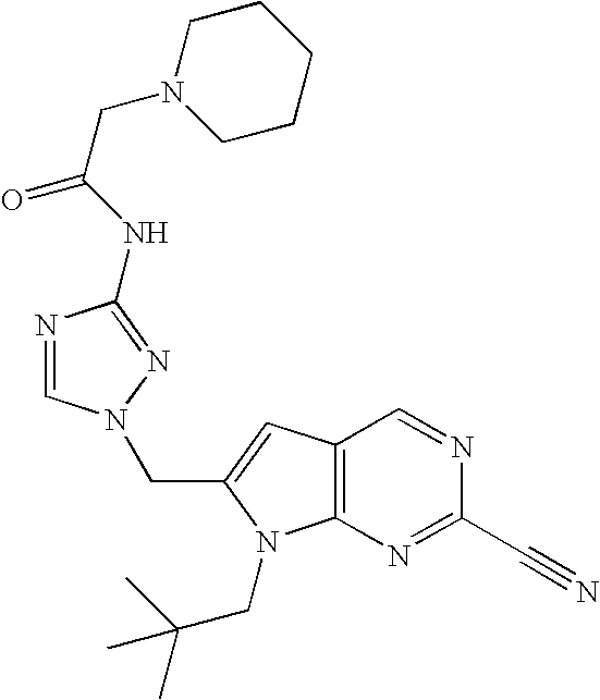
C(C1=CC2=C(N1CC(C)(C)C)N=C(C#N)N=C2)N1C=NC(NC(CN2CCCCC2)=O)=N1
